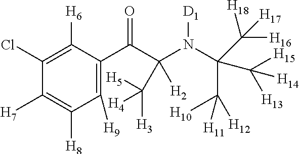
C1([H9])=C(C(C(N(C(C([H10])([H12])[H11])(C([H15])([H14])[H13])C([H16])([H17])[H18])[D1])([H2])C([H5])([H4])[H3])=O)C([H6])=C(Cl)C([H7])=C1[H8]
